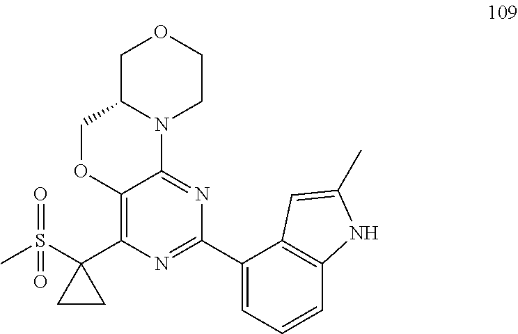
C1C2N(CCO1)C1=NC(C3=CC=CC4=C3C=C(C)N4)=NC(C3(S(C)(=O)=O)CC3)=C1OC2
